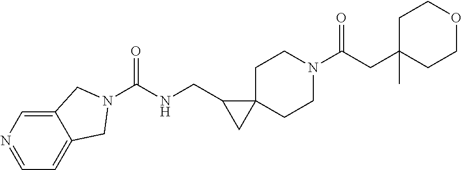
O=C(CC1(C)CCOCC1)N1CCC2(CC1)C(CNC(=O)N1CC3=CC=NC=C3C1)C2
